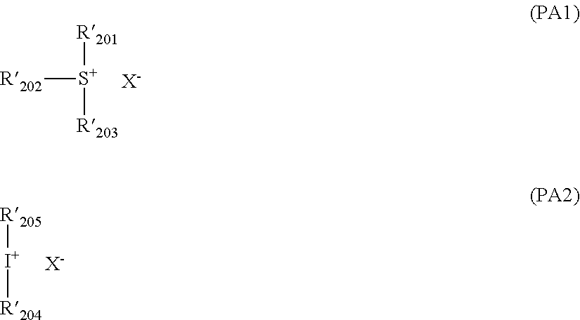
[R202][S+]([R201])[R203].[X-].[X-].[I+]([R205])[R204]
